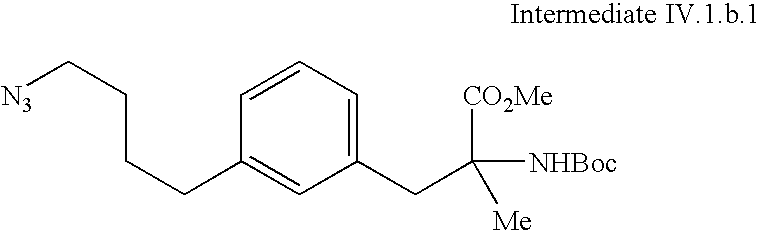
C1(CC([CO2Me])([NHBoc])[Me])=CC=CC(CCCC[N3])=C1
